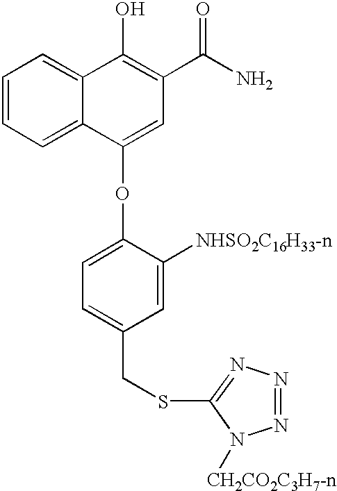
C1=CC=C2C(=C1)C(O)=C(C(=O)N)C=C2OC1=CC=C(CSC2=NN=NN2[CH2CO2C3H7-n])C=C1[NHSO2C16H33-n]
